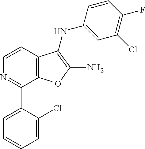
C12=C(C=CN=C1C1=CC=CC=C1Cl)C(NC1=CC(Cl)=C(F)C=C1)=C(N)O2
